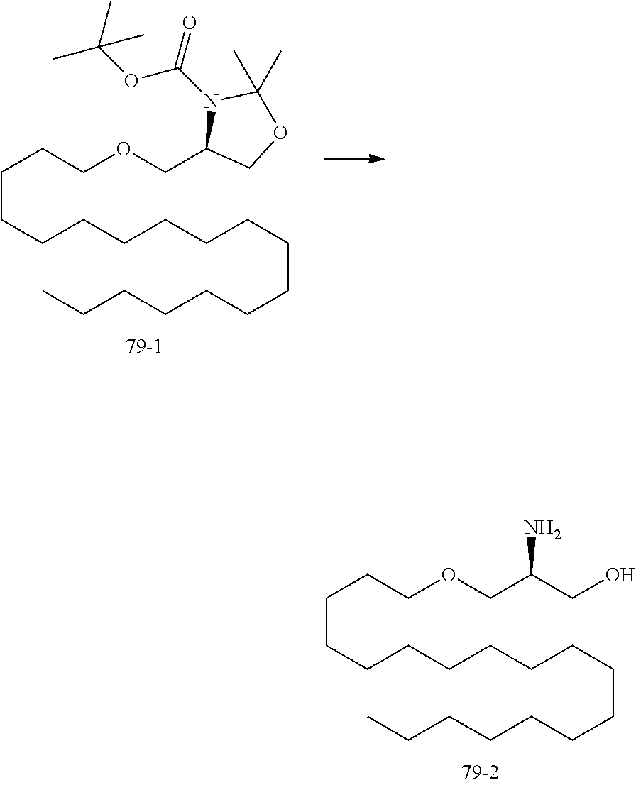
C(CCCCCCCCCCCCC)CCCCOCC(N)CO.C(CCCCCCCCCCCCC)CCCCOCC1COC(C)(C)N1C(OC(C)(C)C)=O
